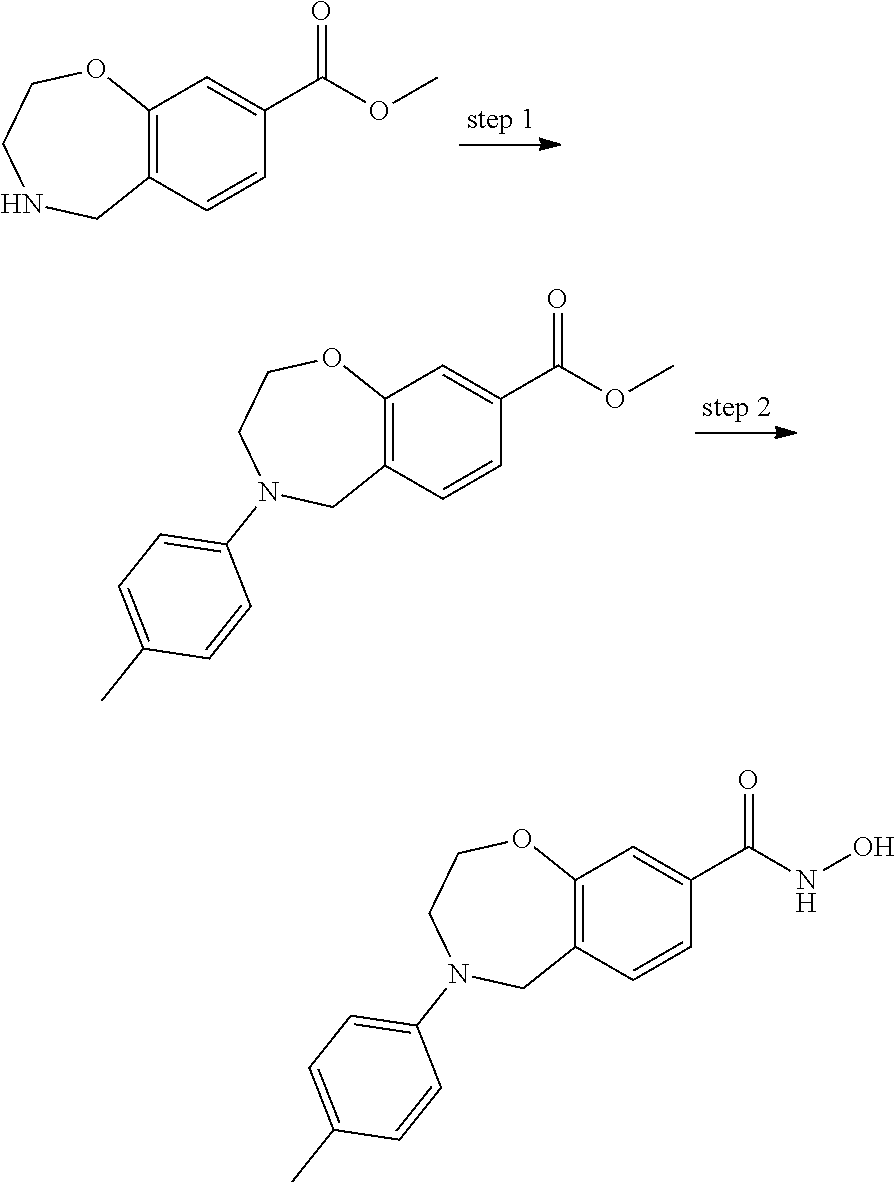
C12=C(C=CC(C(OC)=O)=C1)CNCCO2.C12=C(C=CC(C(OC)=O)=C1)CN(C1=CC=C(C)C=C1)CCO2.C12=C(C=CC(C(NO)=O)=C1)CN(C1=CC=C(C)C=C1)CCO2
